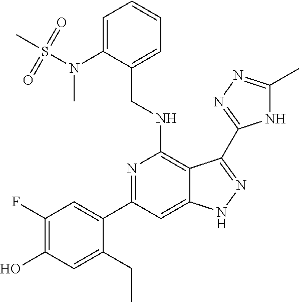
C(NC1=C2C(=CC(C3=CC(F)=C(O)C=C3CC)=N1)NN=C2C1=NN=C(C)N1)C1=CC=CC=C1N(S(C)(=O)=O)C
